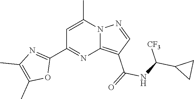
C12=C(C(=O)NC(C3CC3)[CF3])C=NN1C(C)=CC(C1=NC(C)=C(C)O1)=N2
